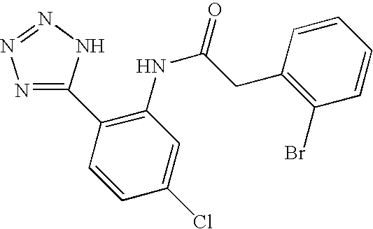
C1(C2=C(NC(=O)CC3=C(Br)C=CC=C3)C=C(Cl)C=C2)=NN=NN1
